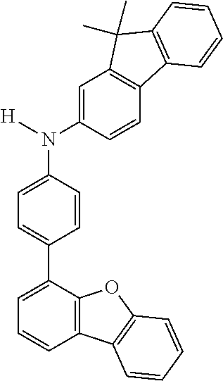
C12=C(C=C(N(C3=CC=C(C4=CC=CC5=C4OC4=C5C=CC=C4)C=C3)[H])C=C1)C(C)(C)C1=C2C=CC=C1
